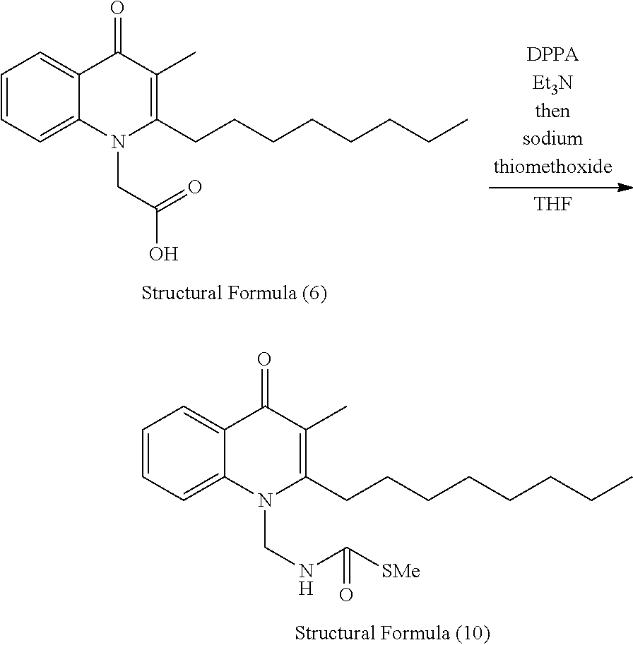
C1=CC=C2C(=C1)C(=O)C(C)=C(CCCCCCCC)N2CNC([SMe])=O.[THF].C1=CC=C2C(=C1)C(=O)C(C)=C(CCCCCCCC)N2CC(=O)O
